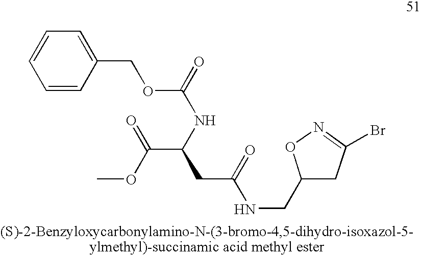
C1=CC=CC(COC(NC(CC(NCC2CC(Br)=NO2)=O)C(OC)=O)=O)=C1
